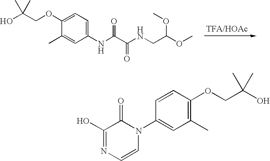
OC(COC1=CC=C(NC(=O)C(=O)NCC(OC)OC)C=C1C)(C)C.C1(O)=NC=CN(C2=CC(C)=C(OCC(O)(C)C)C=C2)C1=O
